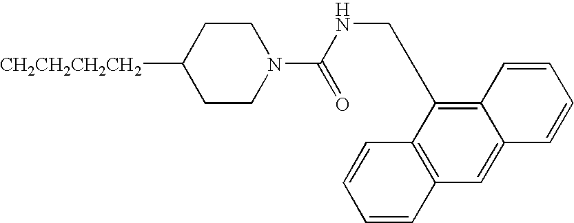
[CH2CH2CH2CH2]C1CCN(C(NCC2=C3C(=CC4=C2C=CC=C4)C=CC=C3)=O)CC1
